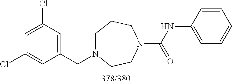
C1(Cl)=CC(CN2CCCN(C(=O)NC3=CC=CC=C3)CC2)=CC(Cl)=C1
